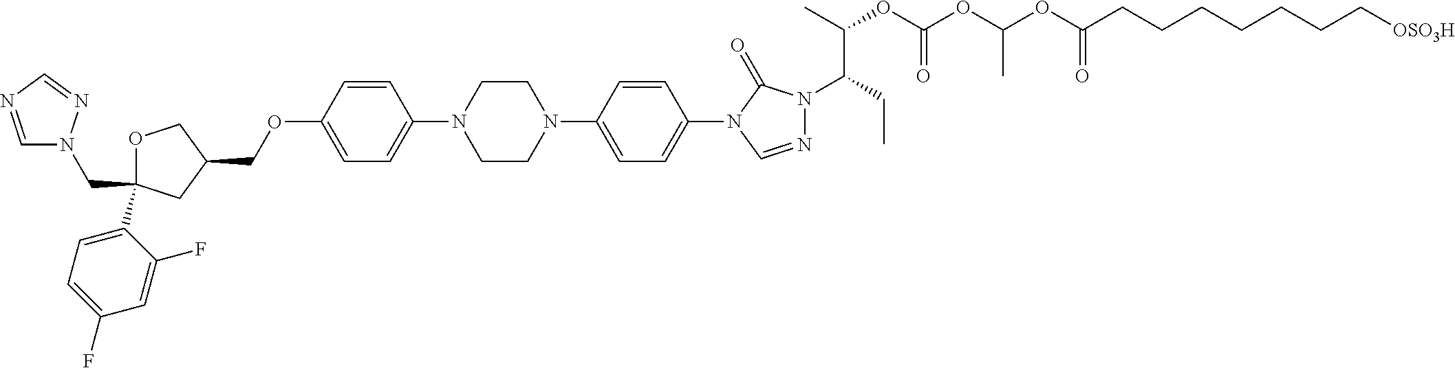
C1OC(C2=CC=C(F)C=C2F)(CN2C=NC=N2)CC1COC1=CC=C(N2CCN(C3=CC=C(N4C=NN(C(CC)C(C)OC(OC(OC(CCCCCCC[OSO3H])=O)C)=O)C4=O)C=C3)CC2)C=C1
